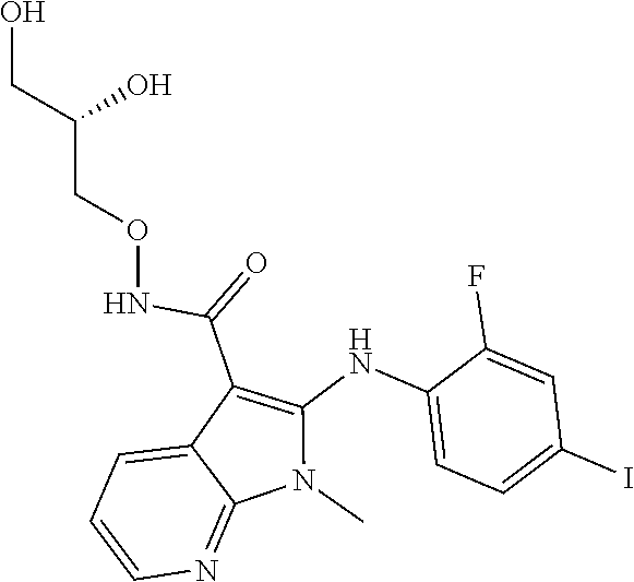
N(C(C1=C(NC2=CC=C(I)C=C2F)N(C)C2=NC=CC=C12)=O)OCC(CO)O
